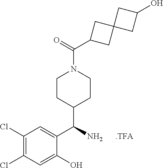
C(=O)(C1CC2(CC(O)C2)C1)N1CCC(C(C2=CC(Cl)=C(Cl)C=C2O)N)CC1.[.TFA]
